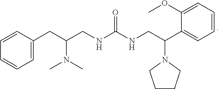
C1=CC(CC(CNC(NCC(C2=CC=CC=C2OC)N2CCCC2)=O)N(C)C)=CC=C1
